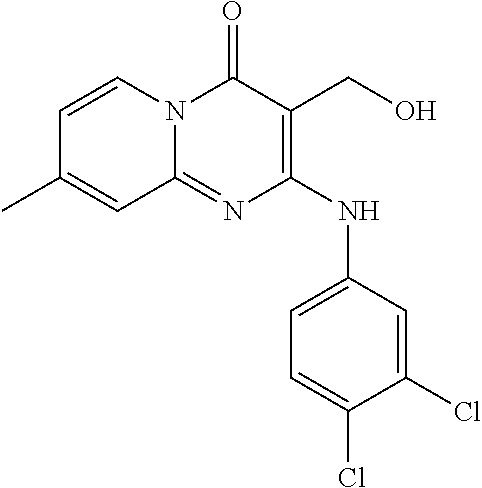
C1=CC(C)=CC2=NC(NC3=CC=C(Cl)C(Cl)=C3)=C(CO)C(=O)N12
